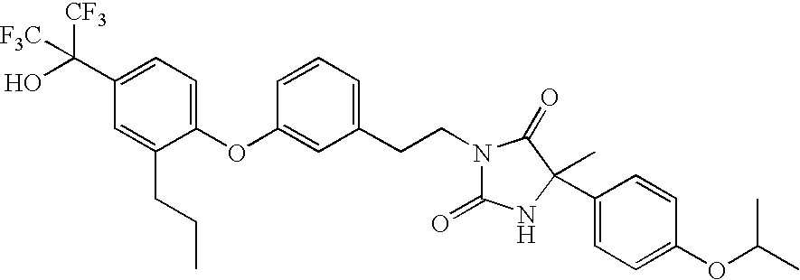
C1(C([CF3])([F3C])O)=CC=C(OC2=CC(CCN3C(=O)NC(C4=CC=C(OC(C)C)C=C4)(C)C3=O)=CC=C2)C(CCC)=C1
